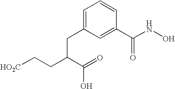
[HO2C]CCC(C(=O)O)CC1=CC=CC(C(NO)=O)=C1
